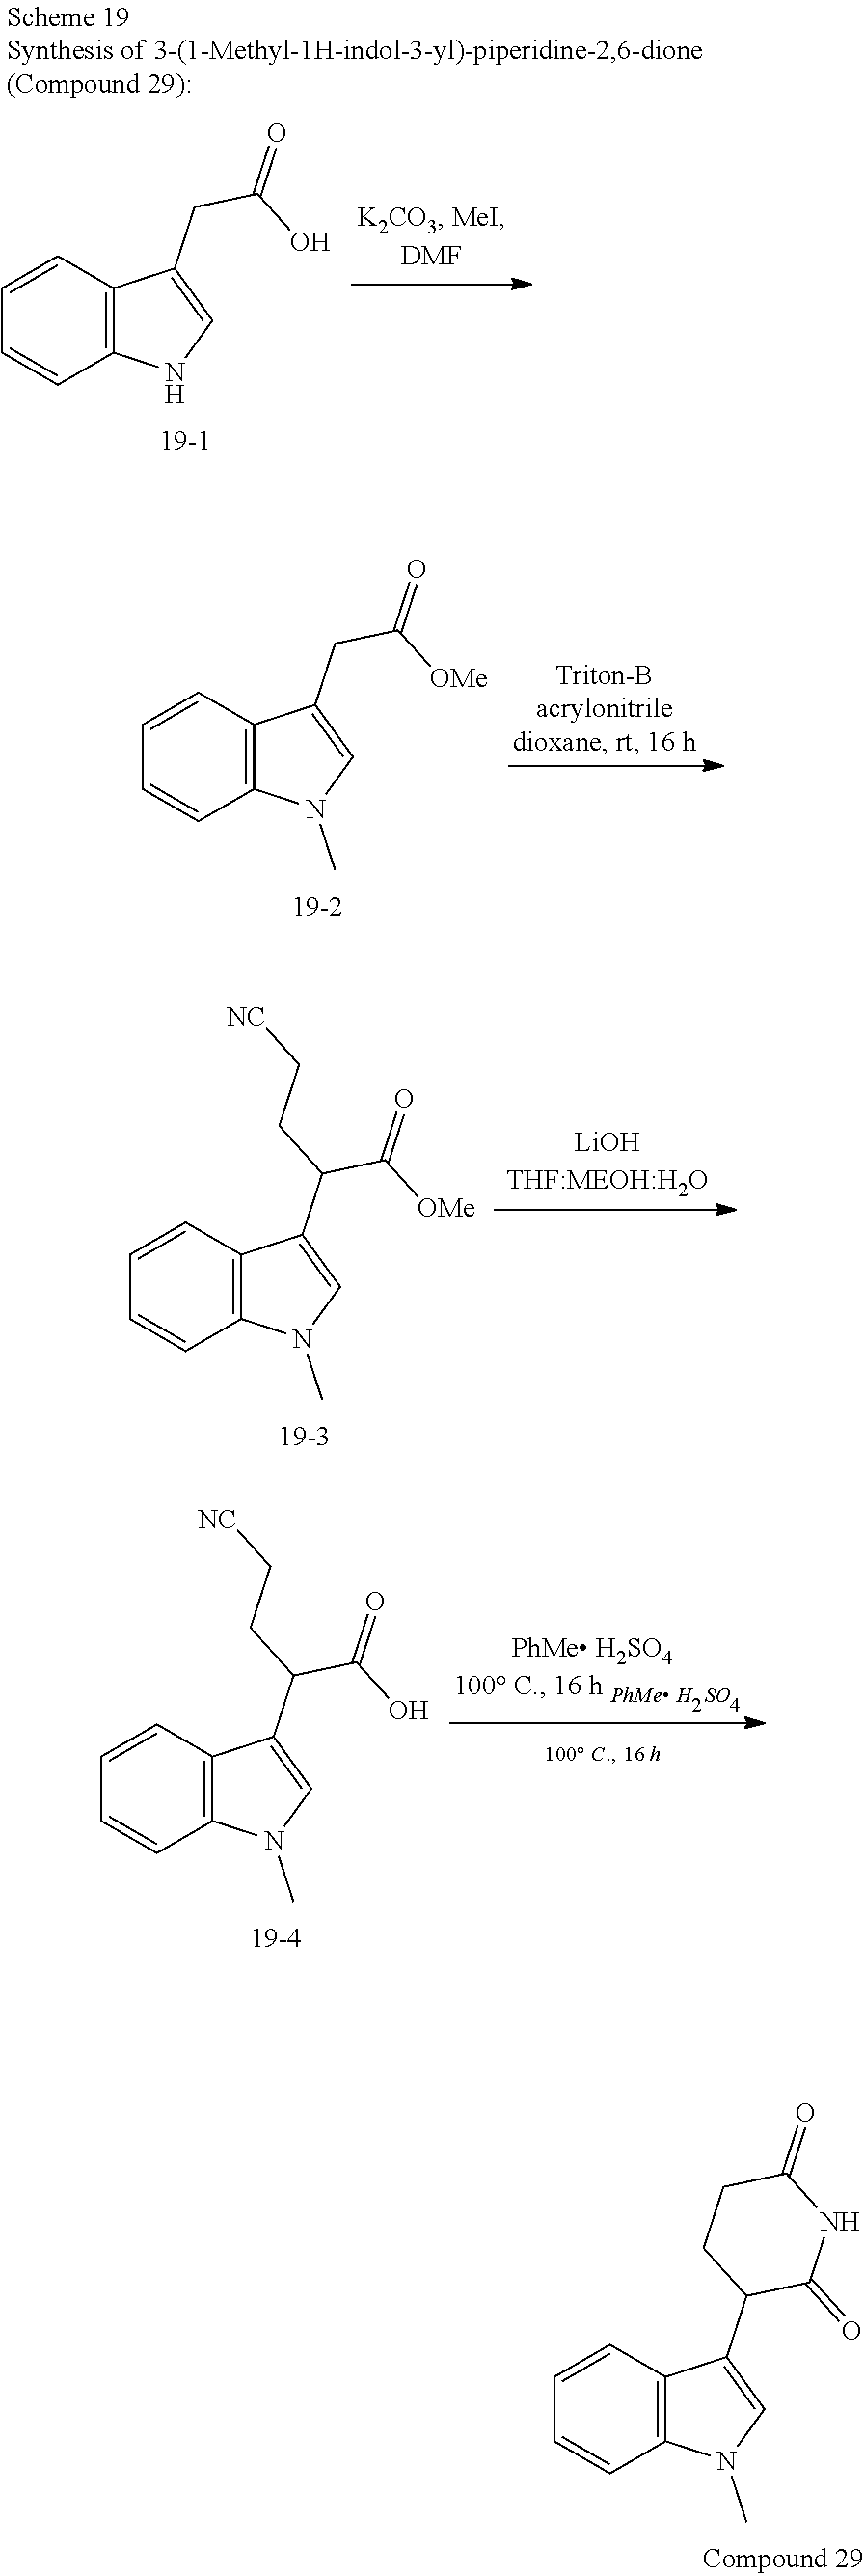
C1=CC2=C(C=C1)N(C)C=C2CC([OMe])=O.C1=CC2=C(C=C1)N(C)C=C2C(C([OMe])=O)CC[NC].C1=CC2=C(C=C1)N(C)C=C2C1C(=O)NC(=O)CC1.C1=CC2=C(C=C1)NC=C2CC(O)=O.C1=CC2=C(C=C1)N(C)C=C2C(C(O)=O)CC[NC]
